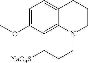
C1=C(OC)C=C2C(=C1)CCCN2CCC[NaO3S]
